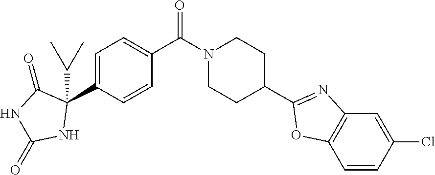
C1=C(C2(C(C)C)C(=O)NC(=O)N2)C=CC(C(N2CCC(C3=NC4=C(O3)C=CC(Cl)=C4)CC2)=O)=C1
